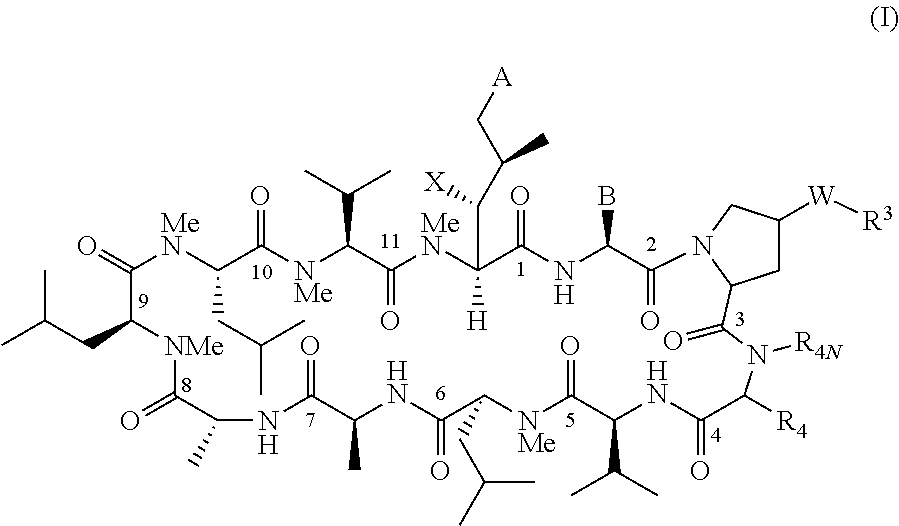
CC(CC1[NMe]C(=O)C(C)NC(=O)C(C)NC(=O)C(CC(C)C)[NMe]C(=O)C(C(C)C)NC(=O)C([R4])N([R4N])C(=O)C2CC([W][R3])CN2C(=O)C(B)NC(=O)C([H])(C([X])C(C[A])C)[MeN]C(=O)C(C(C)C)[NMe]C(=O)C(CC(C)C)[MeN]C1=O)C
